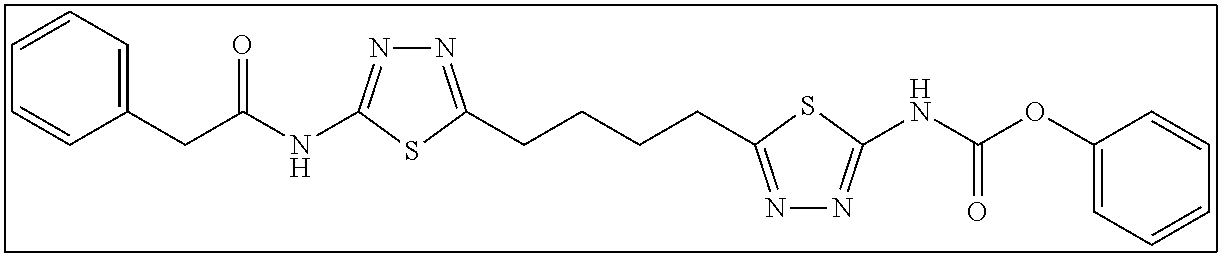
N1=C(CCCCC2=NN=C(NC(OC3=CC=CC=C3)=O)S2)SC(NC(CC2=CC=CC=C2)=O)=N1
